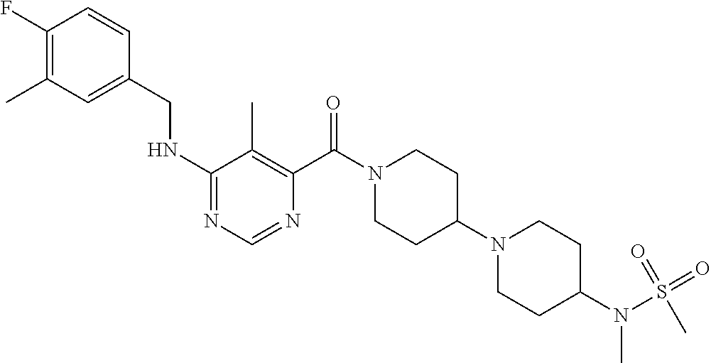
C1(NCC2=CC(C)=C(F)C=C2)=NC=NC(C(N2CCC(N3CCC(N(S(=O)(=O)C)C)CC3)CC2)=O)=C1C
